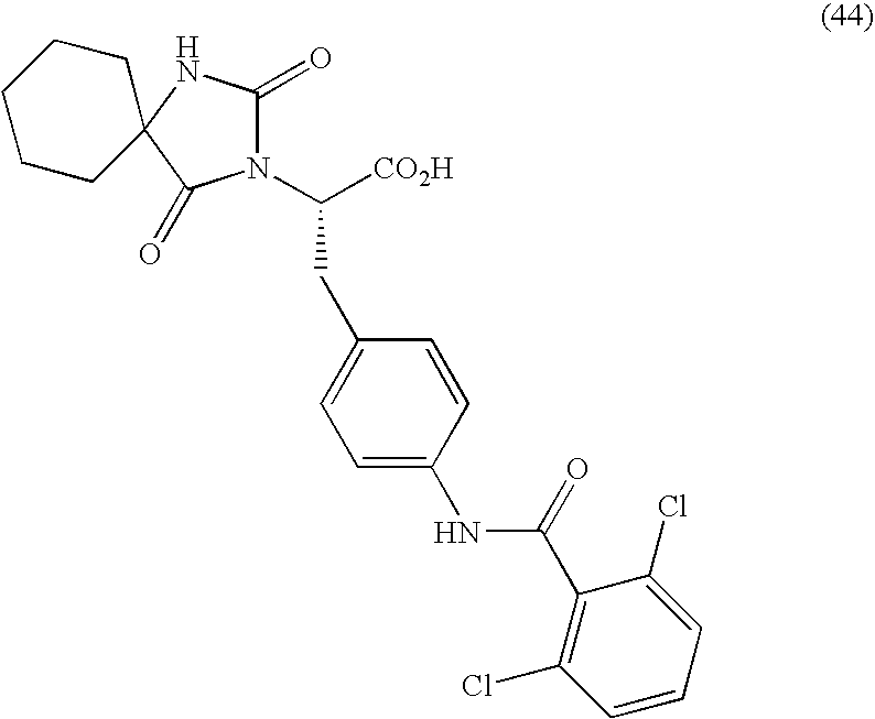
N1(C(CC2=CC=C(NC(C3=C(Cl)C=CC=C3Cl)=O)C=C2)[CO2H])C(=O)NC2(C1=O)CCCCC2
